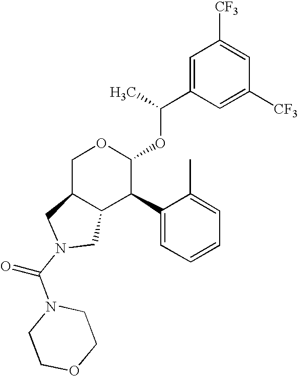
C1=C(C(C)OC2OCC3C(C2C2=CC=CC=C2C)CN(C(N2CCOCC2)=O)C3)C=C([CF3])C=C1[CF3]
